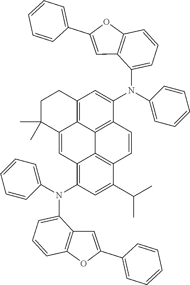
C1(N(C2=CC3=C4C5=C2C=CC2=C5C(=C(N(C5=CC=CC=C5)C5=CC=CC6=C5C=C(C5=CC=CC=C5)O6)C=C2C(C)C)C=C4C(C)(C)CC3)C2=CC=CC=C2)=CC=CC2=C1C=C(C1=CC=CC=C1)O2
